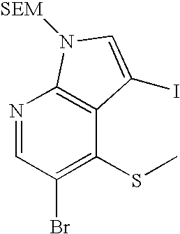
N1=CC(Br)=C(SC)C2=C1N([SEM])C=C2I
